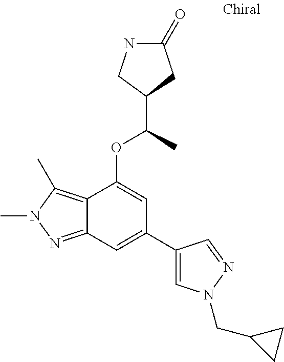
N1C(=O)CC(C(C)OC2=CC(C3=CN(CC4CC4)N=C3)=CC3=NN(C)C(C)=C23)C1
